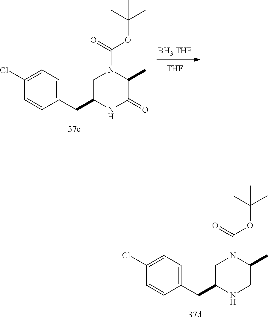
[BH3 THF].[THF].C1(=O)NC(CC2=CC=C(Cl)C=C2)CN(C(=O)OC(C)(C)C)C1C.C1NC(CC2=CC=C(Cl)C=C2)CN(C(=O)OC(C)(C)C)C1C
